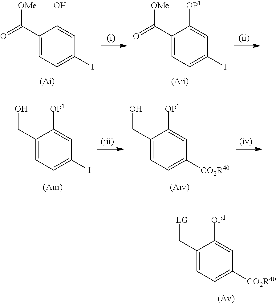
C1(C([OMe])=O)=CC=C(I)C=C1O.C1(C([OMe])=O)=CC=C(I)C=C1[OP1].C1(CO)=CC=C(I)C=C1[OP1].C1(CO)=CC=C([CO2R40])C=C1[OP1].C1(C[LG])=CC=C([CO2R40])C=C1[OP1]
